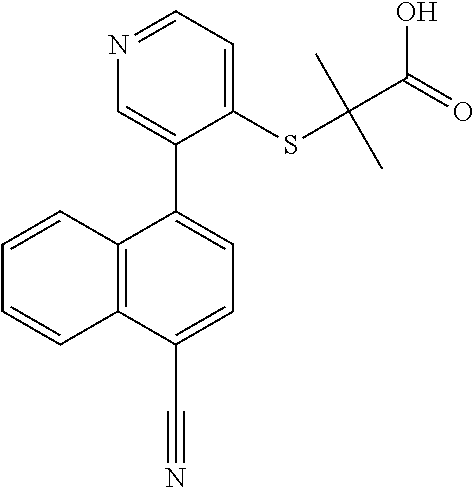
S(C(C)(C)C(O)=O)C1=CC=NC=C1C1=CC=C(C#N)C2=C1C=CC=C2
